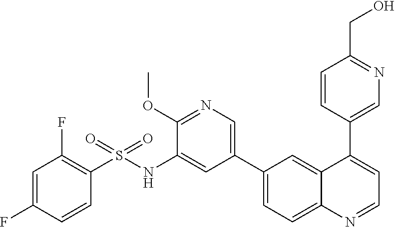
C1=C(F)C=CC(S(NC2=CC(C3=CC=C4C(=C3)C(C3=CN=C(CO)C=C3)=CC=N4)=CN=C2OC)(=O)=O)=C1F
